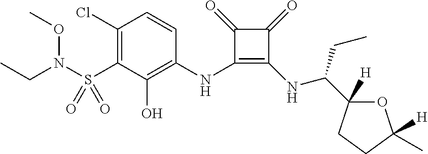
C1(Cl)=C(S(N(CC)OC)(=O)=O)C(O)=C(NC2=C(NC(C3([H])OC([H])(C)CC3)CC)C(=O)C2=O)C=C1
